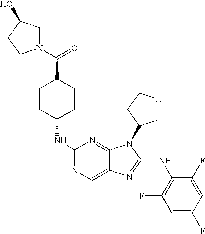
N1=C(NC2CCC(C(N3CC(O)CC3)=O)CC2)N=C2C(=C1)N=C(NC1=C(F)C=C(F)C=C1F)N2C1COCC1
